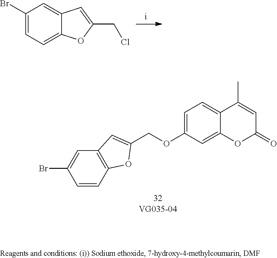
C1(Br)=CC=C2C(=C1)C=C(CCl)O2.C1=CC2=C(C=C1Br)C=C(COC1=CC=C3C(=C1)OC(=O)C=C3C)O2
